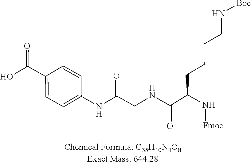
N(C(C(NCC(NC1=CC=C(C(O)=O)C=C1)=O)=O)CCCCN[Boc])[Fmoc]
